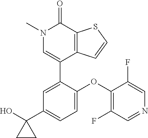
S1C=CC2=C1C(=O)N(C)C=C2C1=CC(C2(O)CC2)=CC=C1OC1=C(F)C=NC=C1F
